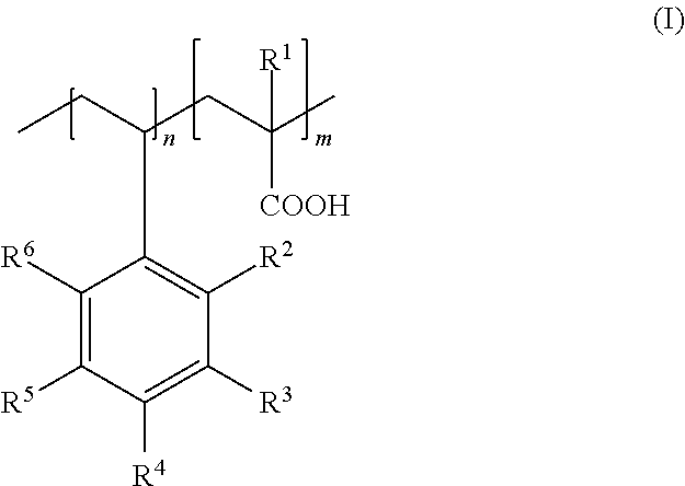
C1([R6])=C([R5])C([R4])=C([R3])C([R2])=C1C(CC(C)([COOH])[R1])CC
